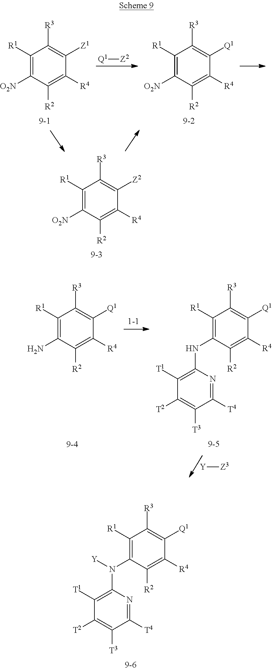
[Q1][Z2].C1([R4])=C([R2])C([O2N])=C([R1])C([R3])=C1[Z1].C1([R4])=C([R2])C([O2N])=C([R1])C([R3])=C1[Q1].C1([R4])=C([R2])C([O2N])=C([R1])C([R3])=C1[Z2].C1([R4])=C([R2])C(N)=C([R1])C([R3])=C1[Q1].C1([R4])=C([R2])C(NC2=C([T1])C([T2])=C([T3])C([T4])=N2)=C([R1])C([R3])=C1[Q1].[Y][Z3].C1([R4])=C([R2])C(N(C2=C([T1])C([T2])=C([T3])C([T4])=N2)[Y])=C([R1])C([R3])=C1[Q1]
